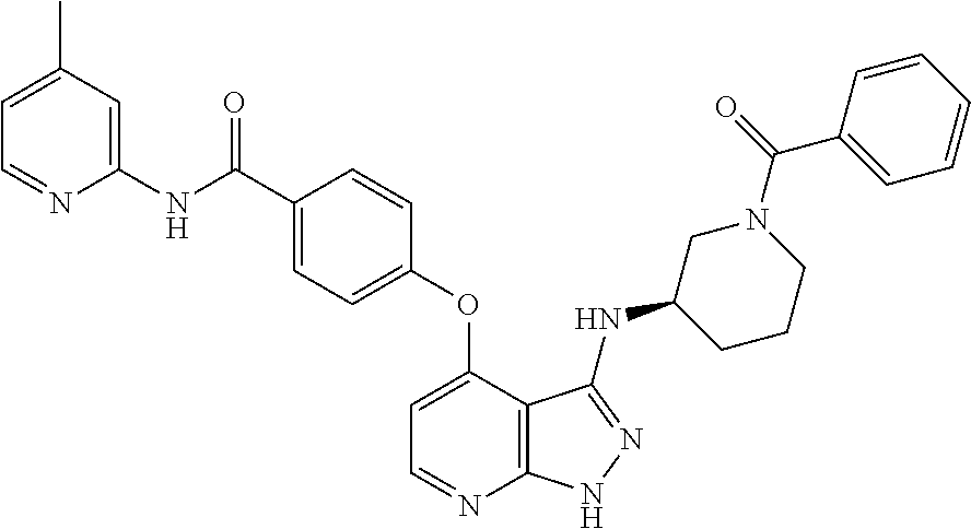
N(C(=O)C1=CC=C(OC2=CC=NC3=C2C(NC2CCCN(C(=O)C4=CC=CC=C4)C2)=NN3)C=C1)C1=CC(C)=CC=N1
